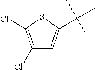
C1(Cl)=C(Cl)SC(C(C)(C)C)=C1
